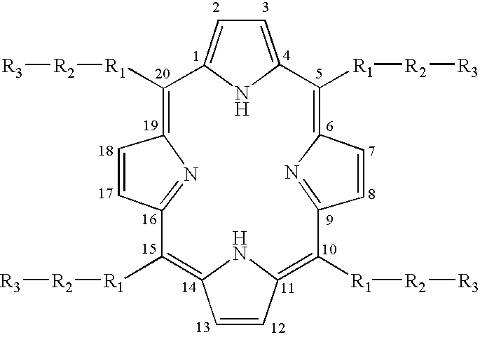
C12=C([R1][R2][R3])C3=NC(=C([R1][R2][R3])C4=CC=C(N4)C([R1][R2][R3])=C4C=CC(=N4)C([R1][R2][R3])=C(C=C1)N2)C=C3
